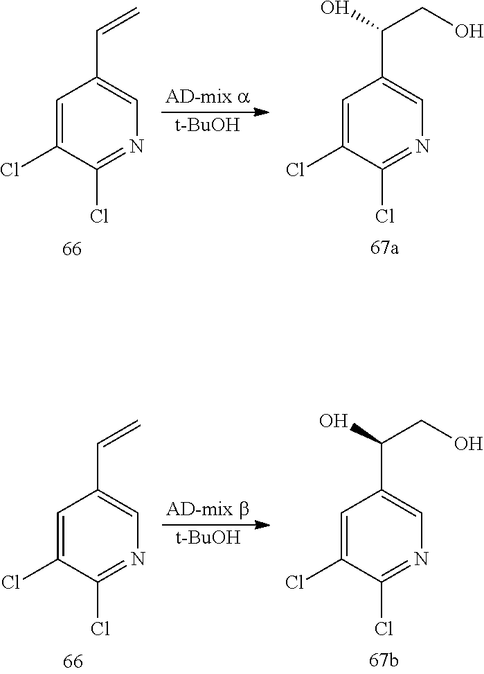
C1=C(Cl)C(Cl)=NC=C1C=C.[t-BuOH].C1=C(Cl)C(Cl)=NC=C1C(O)CO.C1=C(Cl)C(Cl)=NC=C1C=C.[t-BuOH].C1=C(Cl)C(Cl)=NC=C1C(O)CO
